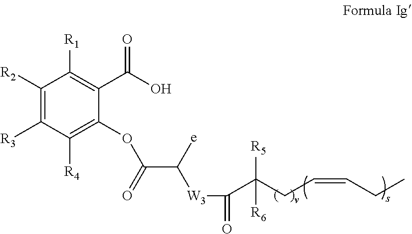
C(C(CC=CCC)([R5])[R6])(=O)[W3]C(C(=O)OC1=C([R4])C([R3])=C([R2])C([R1])=C1C(=O)O)[e]
